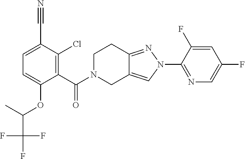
C1(N2N=C3C(=C2)CN(C(=O)C2=C(Cl)C(C#N)=CC=C2OC(C(F)(F)F)C)CC3)=NC=C(F)C=C1F
